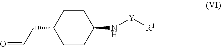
O=CCC1CCC(N[Y][R1])CC1
